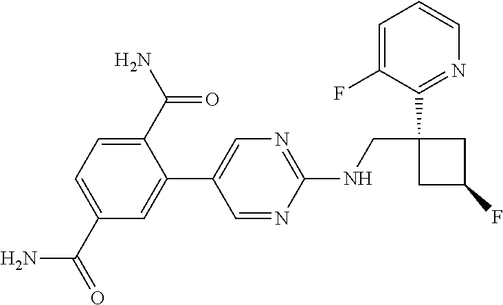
C1(NCC2(C3=NC=CC=C3F)CC(F)C2)=NC=C(C2=CC(C(=O)N)=CC=C2C(N)=O)C=N1
